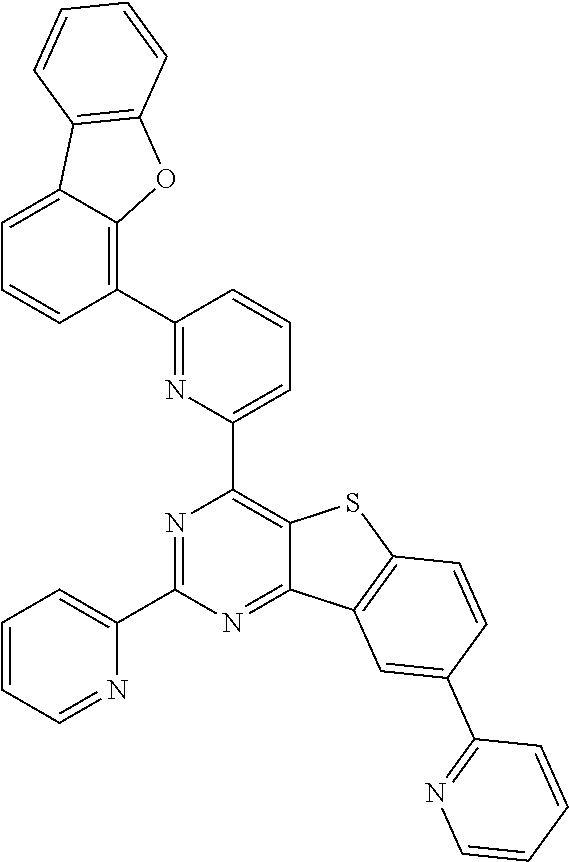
C1(C2=C3C(=CC=C2)C2=C(O3)C=CC=C2)=NC(C2=C3C(=NC(C4=CC=CC=N4)=N2)C2=C(S3)C=CC(C3=NC=CC=C3)=C2)=CC=C1
